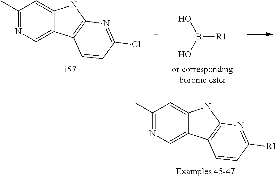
[R1]B(O)O.C1(C)=NC=C2C(=C1)NC1=C2C=CC(Cl)=N1.[i57].C1(C)=NC=C2C(=C1)NC1=C2C=CC([R1])=N1.[Examples 45-47]
